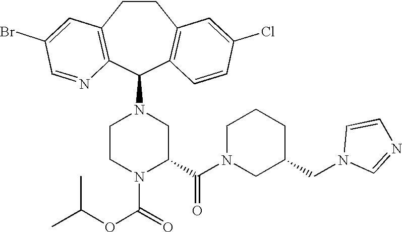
C1CN(C(=O)OC(C)C)C(C(N2CC(CN3C=NC=C3)CCC2)=O)CN1C1C2=C(CCC3=C1N=CC(Br)=C3)C=C(Cl)C=C2
